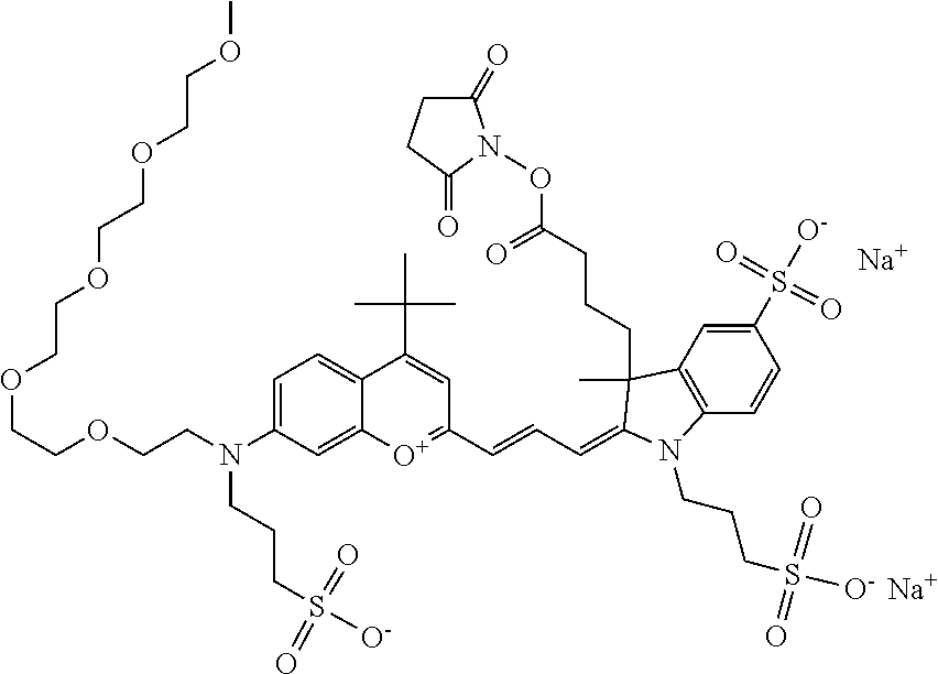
[Na].[Na].[O+]1=C(C=CC=C2C(C)(CCCC(=O)ON3C(=O)CCC3=O)C3=C(C=CC(S(=O)([O-])=O)=C3)N2CCCS([O-])(=O)=O)C=C(C(C)(C)C)C2=CC=C(N(CCOCCOCCOCCOCCOC)CCCS(=O)(=O)[O-])C=C12
